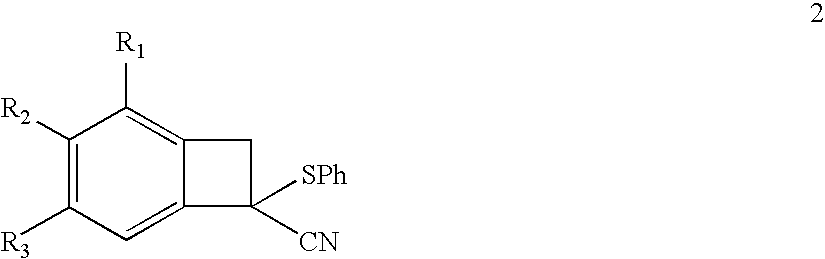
C1([R2])=C([R3])C=C2C(=C1[R1])CC2([CN])[SPh]
